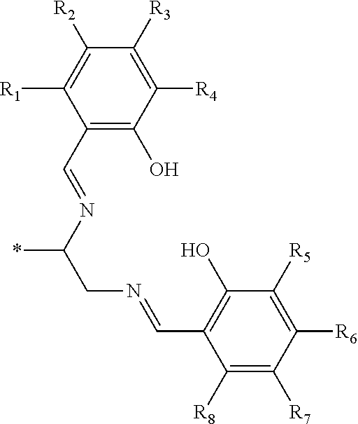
C1(C=NC(CN=CC2=C(O)C([R5])=C([R6])C([R7])=C2[R8])*)=C(O)C([R4])=C([R3])C([R2])=C1[R1]
